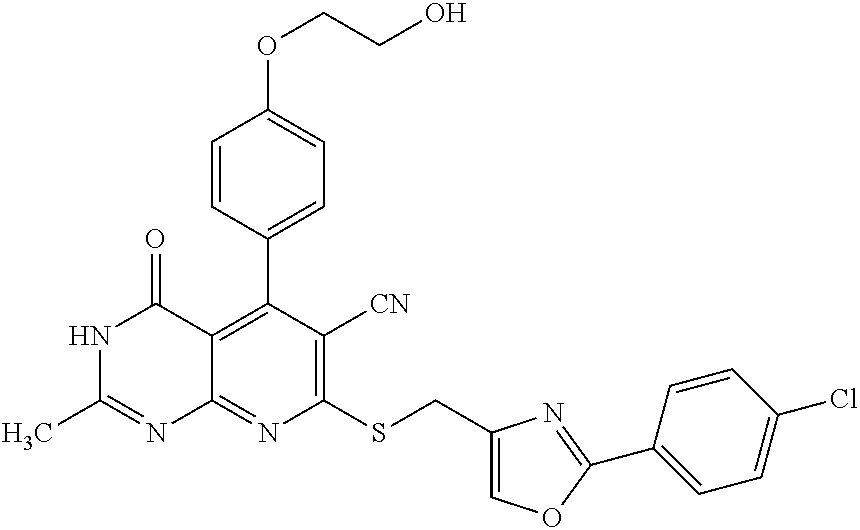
N1C(C)=NC2=NC(SCC3=COC(C4=CC=C(Cl)C=C4)=N3)=C([CN])C(C3=CC=C(OCCO)C=C3)=C2C1=O
